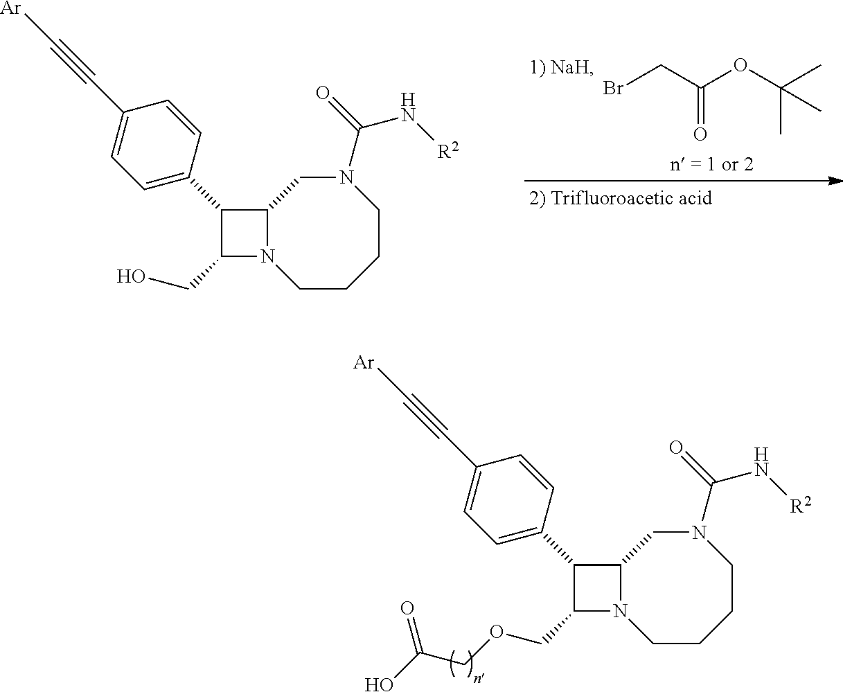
C12N(CCCCN(C(=O)N[R2])C1)C(CO)C2C1=CC=C(C#C[Ar])C=C1.BrCC(OC(C)(C)C)=O.C12N(CCCCN(C(=O)N[R2])C1)C(COCC(O)=O)C2C1=CC=C(C#C[Ar])C=C1
